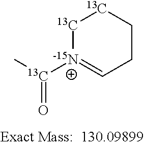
[13C]1[N-14]([13C](C)=O)=CCC[13C]1
